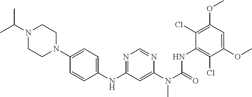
CC(N1CCN(C2=CC=C(NC3=NC=NC(N(C(NC4=C(Cl)C(OC)=CC(OC)=C4Cl)=O)C)=C3)C=C2)CC1)C
